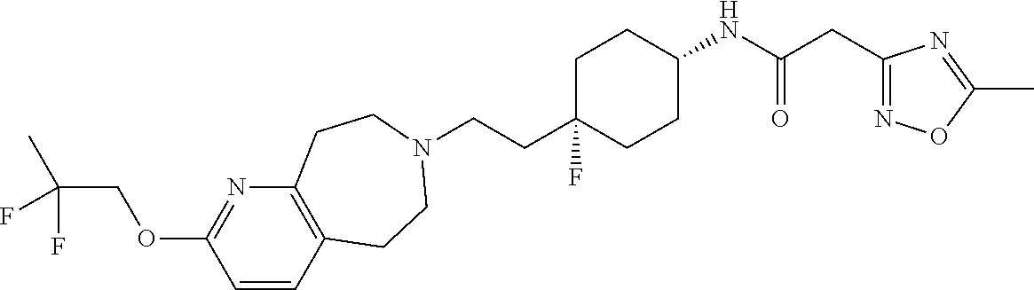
C12=C(C=CC(OCC(C)(F)F)=N1)CCN(CCC1(F)CCC(NC(=O)CC3=NOC(C)=N3)CC1)CC2
